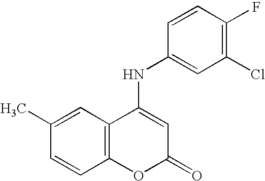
C12=C(OC(=O)C=C1NC1=CC(Cl)=C(F)C=C1)C=CC(C)=C2
